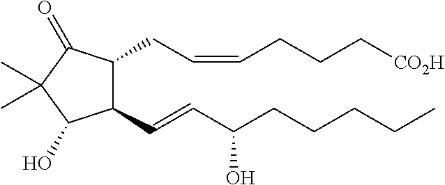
C1(C=CC(CCCCC)O)C(CC=CCCC[CO2H])C(=O)C(C)(C)C1O
